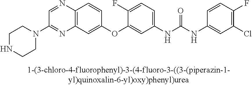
C12=C(C=C(OC3=CC(NC(NC4=CC(Cl)=C(F)C=C4)=O)=CC=C3F)C=C1)N=C(N1CCNCC1)C=N2
